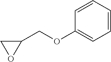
C1(COC2=CC=CC=C2)CO1
